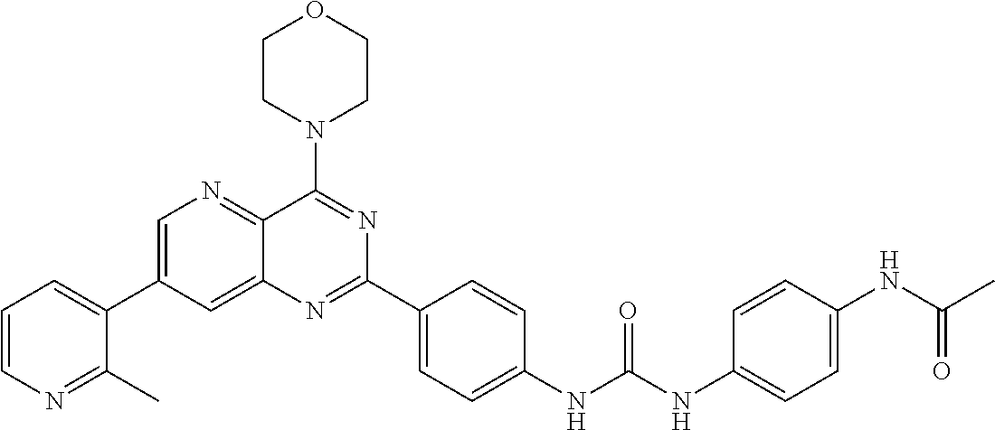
C1=C(C2=CC=CN=C2C)C=C2C(=N1)C(N1CCOCC1)=NC(C1=CC=C(NC(NC3=CC=C(NC(C)=O)C=C3)=O)C=C1)=N2
